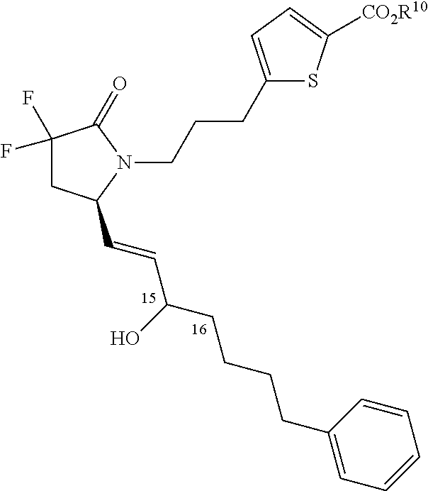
C(CCC(C=CC1CC(F)(F)C(=O)N1CCCC1=CC=C([CO2R10])S1)O)CC1=CC=CC=C1
